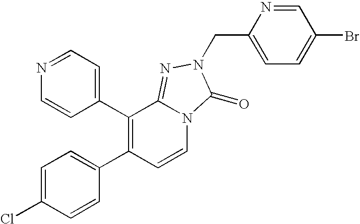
C1(C2=C(C3=CC=C(Cl)C=C3)C=CN3C2=NN(CC2=CC=C(Br)C=N2)C3=O)=CC=NC=C1
